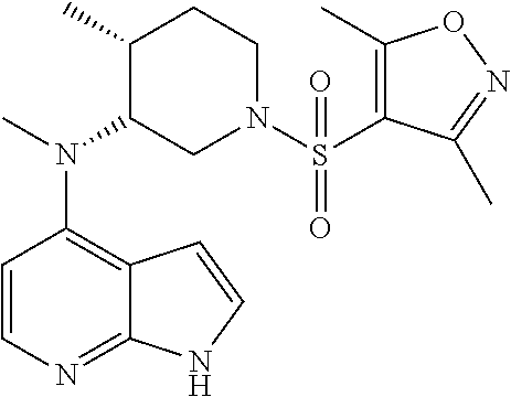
C1=CN=C2C(=C1N(C)C1CN(S(=O)(=O)C3=C(C)ON=C3C)CCC1C)C=CN2
